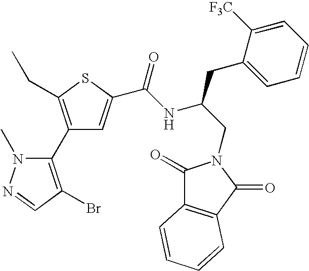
C1(C2=C(Br)C=NN2C)=C(CC)SC(C(NC(CN2C(=O)C3=C(C2=O)C=CC=C3)CC2=CC=CC=C2[F3C])=O)=C1
